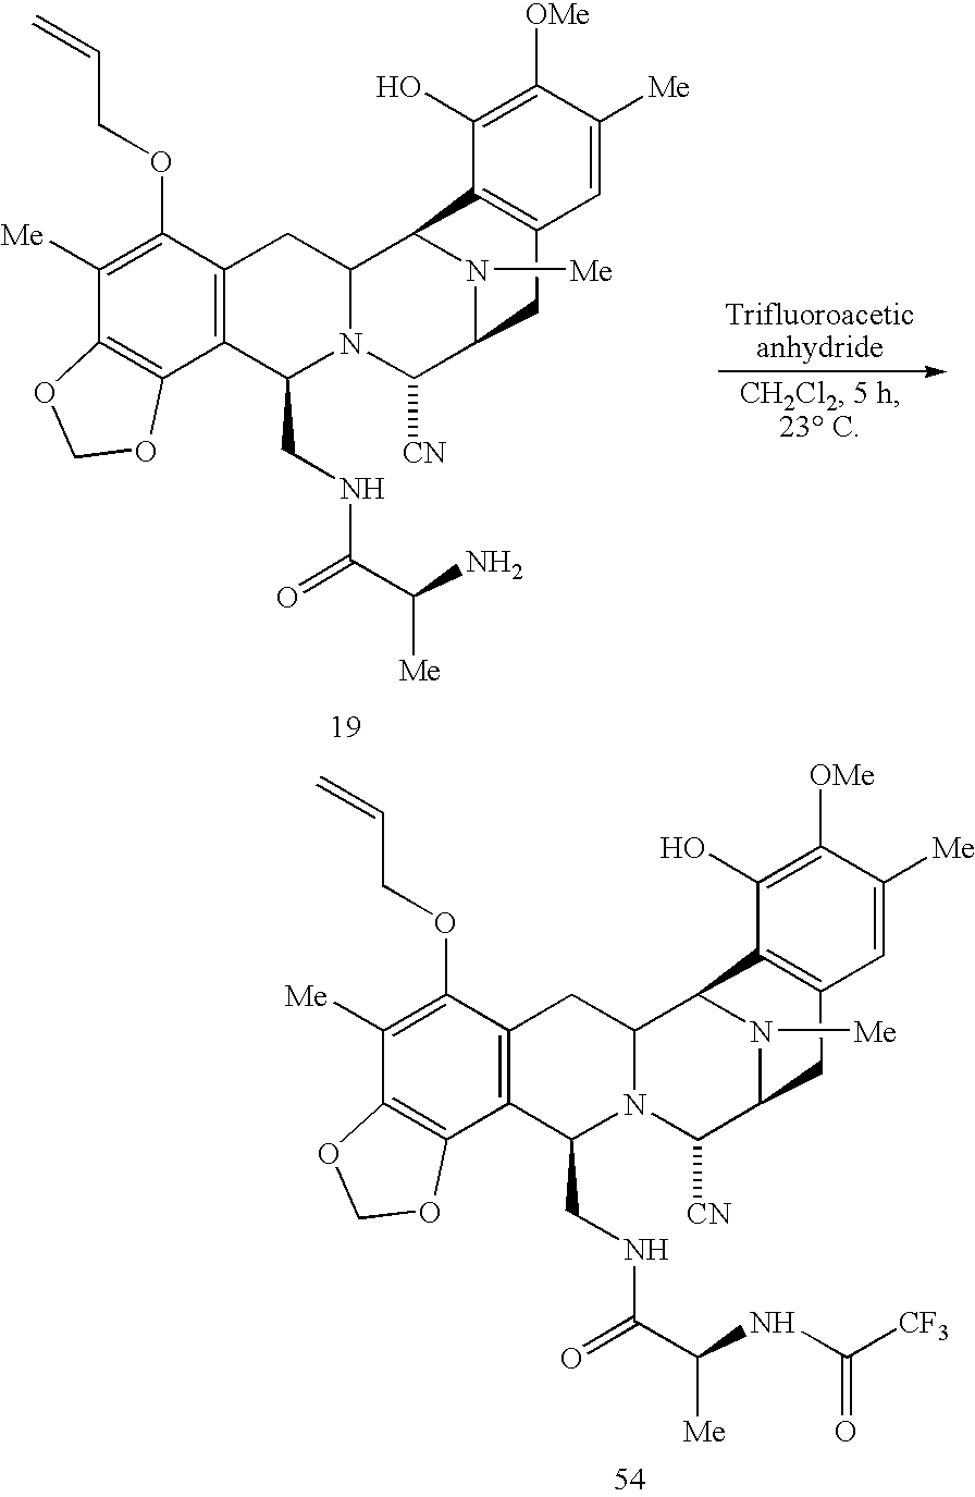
C1(OCC=C)=C([Me])C2=C(C3=C1CC1N(C3CNC(C(N)[Me])=O)C([CN])C3N([Me])C1C1=C(C=C([Me])C([OMe])=C1O)C3)OCO2.C1(OCC=C)=C([Me])C2=C(C3=C1CC1N(C3CNC(C(NC([CF3])=O)[Me])=O)C([CN])C3N([Me])C1C1=C(C=C([Me])C([OMe])=C1O)C3)OCO2
